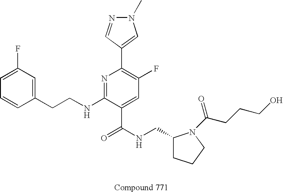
C1=CC(CCNC2=NC(C3=CN(C)N=C3)=C(F)C=C2C(NCC2CCCN2C(CCCO)=O)=O)=CC(F)=C1
